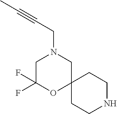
FC1(F)OC2(CN(CC#CC)C1)CCNCC2
